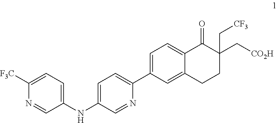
C1=C(C2=CC=C(NC3=CC=C([F3C])N=C3)C=N2)C=C2C(=C1)C(=O)C(C[CO2H])(C[CF3])CC2
